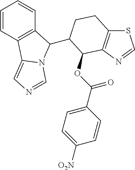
C1=CC2=C(C=C1)C(C1CCC3=C(N=CS3)C1OC(C1=CC=C([O2N])C=C1)=O)N1C2=CN=C1
